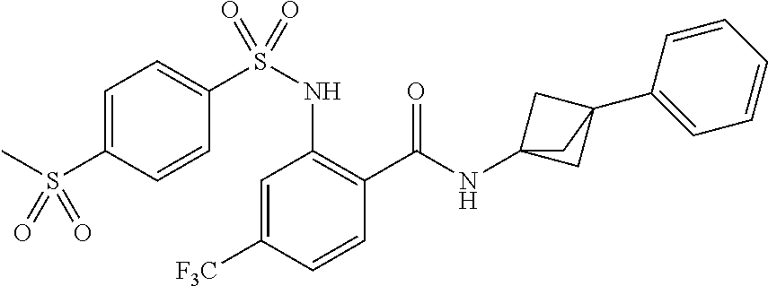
C1=C([F3C])C=CC(C(=O)NC23CC(C4=CC=CC=C4)(C2)C3)=C1NS(C1=CC=C(S(C)(=O)=O)C=C1)(=O)=O
